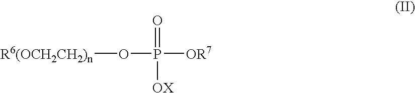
[R6(OCH2CH2)n]OP([OR7])(=O)[OX]
